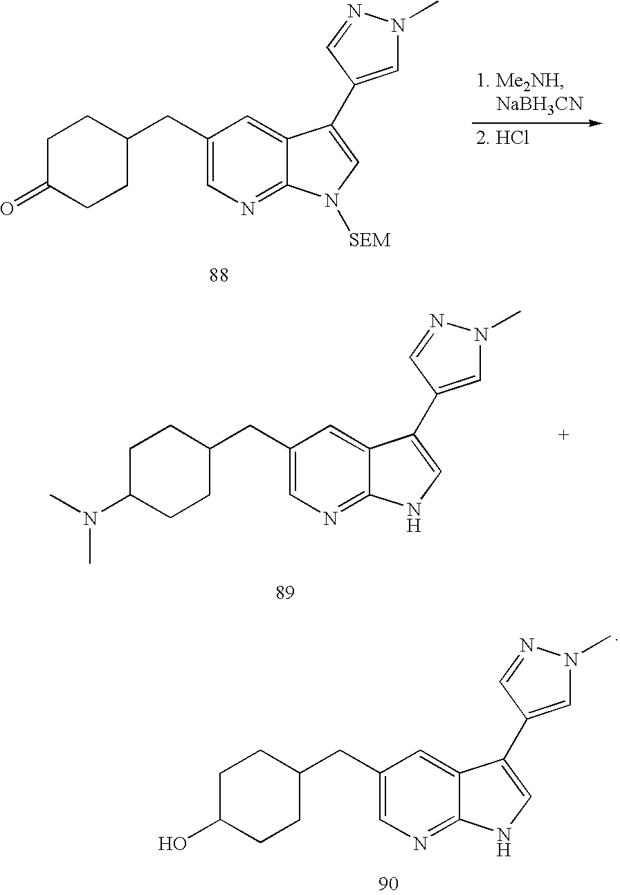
C1(=O)CCC(CC2=CN=C3C(=C2)C(C2=CN(C)N=C2)=CN3[SEM])CC1.C1(N(C)C)CCC(CC2=CN=C3C(=C2)C(C2=CN(C)N=C2)=CN3)CC1.C1(O)CCC(CC2=CN=C3C(=C2)C(C2=CN(C)N=C2)=CN3)CC1
